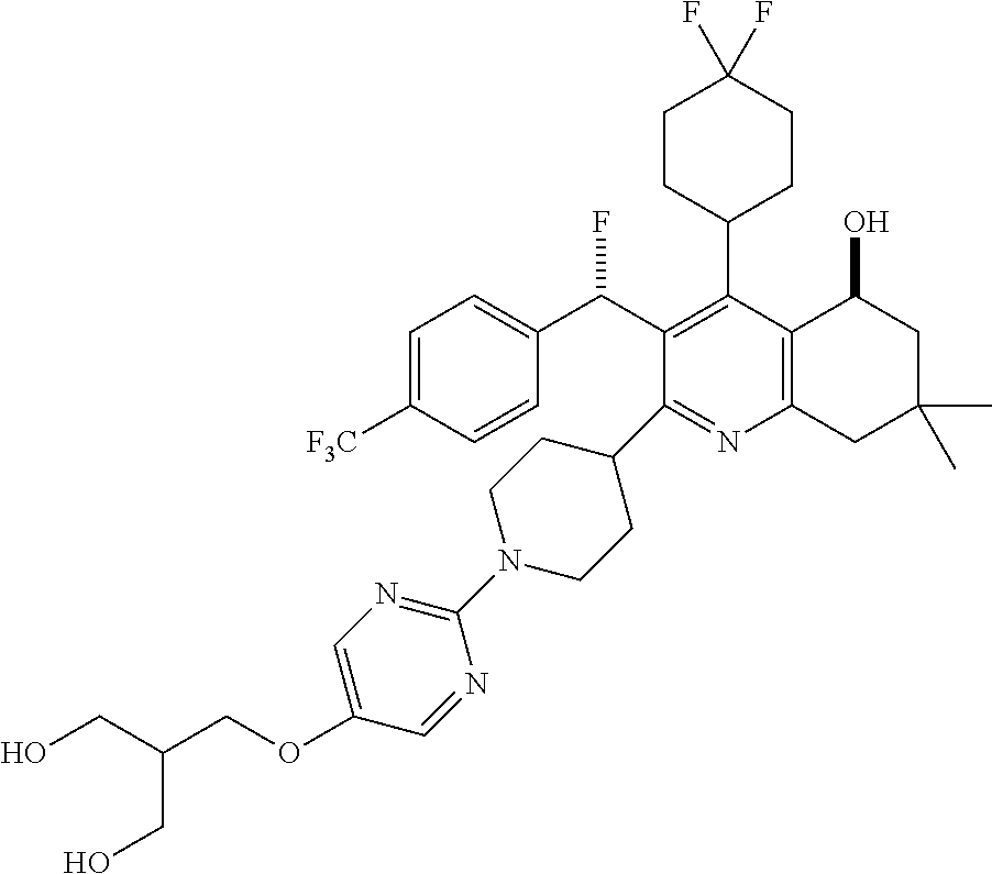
C1=C([F3C])C=CC(C(C2=C(C3CCC(F)(F)CC3)C3=C(N=C2C2CCN(C4=NC=C(OCC(CO)CO)C=N4)CC2)CC(C)(C)CC3O)F)=C1
